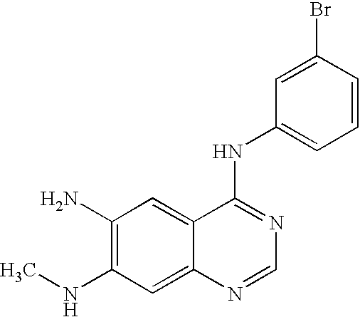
C1(N)=C(NC)C=C2C(=C1)C(NC1=CC=CC(Br)=C1)=NC=N2
